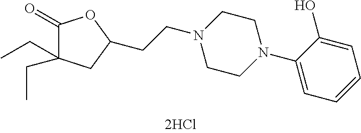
C1(=O)C(CC)(CC)CC(CCN2CCN(C3=CC=CC=C3O)CC2)O1
